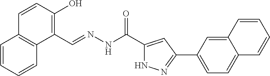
C1=CC=CC2=C1C=CC(O)=C2C=NNC(C1=CC(C2=CC=C3C(=C2)C=CC=C3)=NN1)=O
